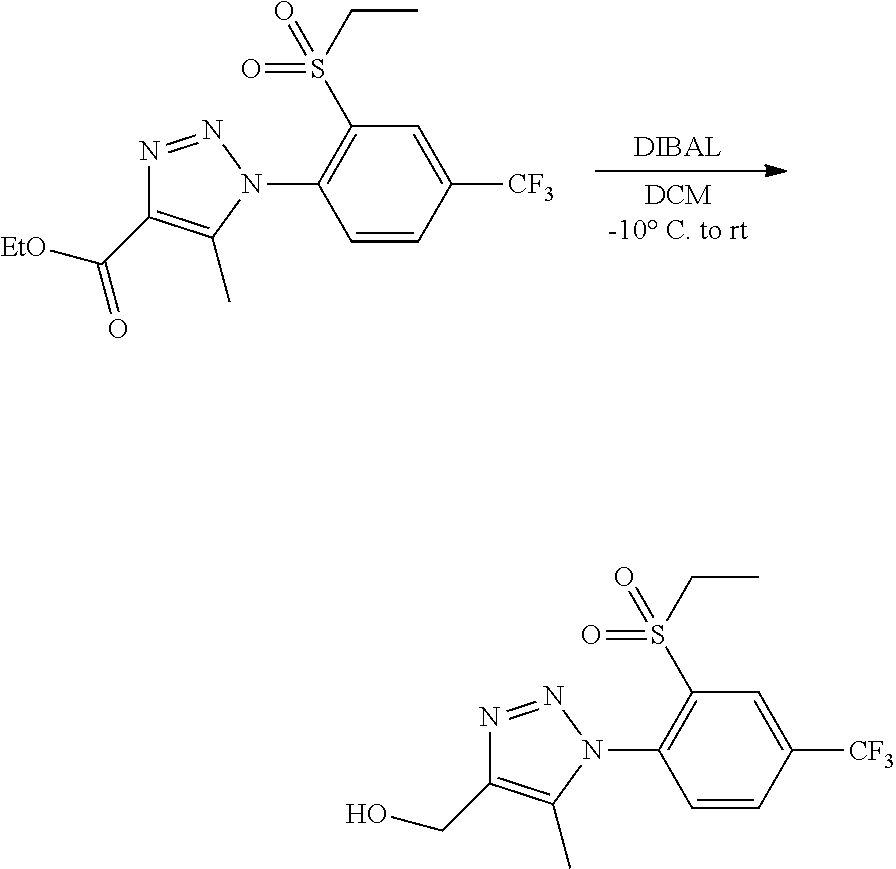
[DIBAL].[DCM-10 C. to rt].C1=CC([CF3])=CC(S(CC)(=O)=O)=C1N1N=NC(C(=O)[EtO])=C1C.C1=CC([CF3])=CC(S(CC)(=O)=O)=C1N1N=NC(CO)=C1C
